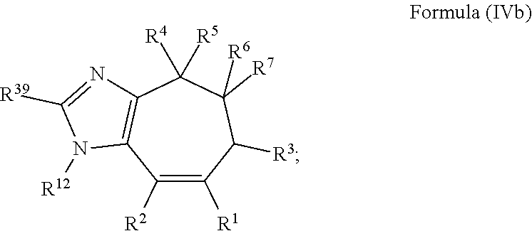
C1([R2])=C([R1])C([R3])C([R7])([R6])C([R5])([R4])C2=C1N([R12])C([R39])=N2
